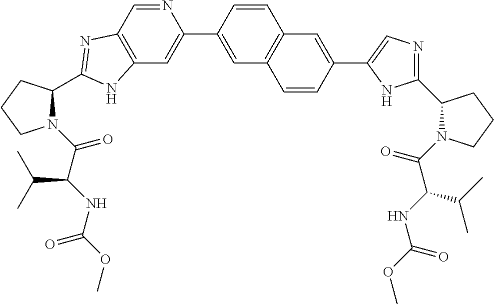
C1(C2=CC3=C(C=N2)N=C(C2N(C(C(NC(OC)=O)C(C)C)=O)CCC2)N3)=CC2=C(C=C1)C=C(C1=CN=C(C3N(C(C(NC(OC)=O)C(C)C)=O)CCC3)N1)C=C2
